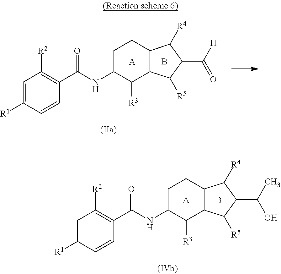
C1=C([R1])C=CC(C(NC2C([R3])C3C(CC2)C([R4])C(C([H])=O)C3[R5])=O)=C1[R2].[A].B.C1=C([R1])C=CC(C(NC2C([R3])C3C(CC2)C([R4])C(C(C)O)C3[R5])=O)=C1[R2].[A].B
